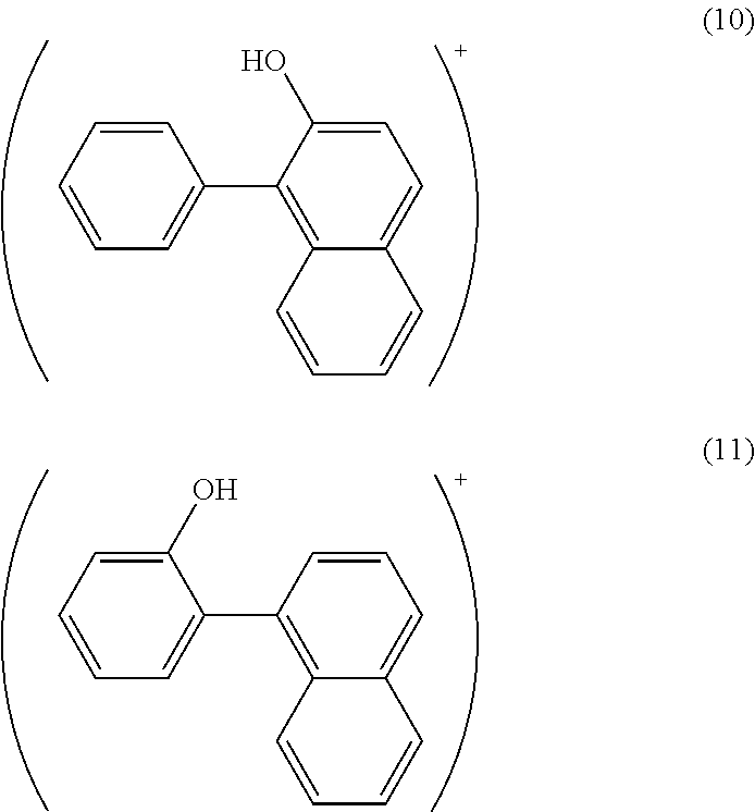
C1=CC=CC=C1C1=C2C(=CC=C1O)C=CC=C2.C1(O)=CC=CC=C1C1=C2C(=CC=C1)C=CC=C2
